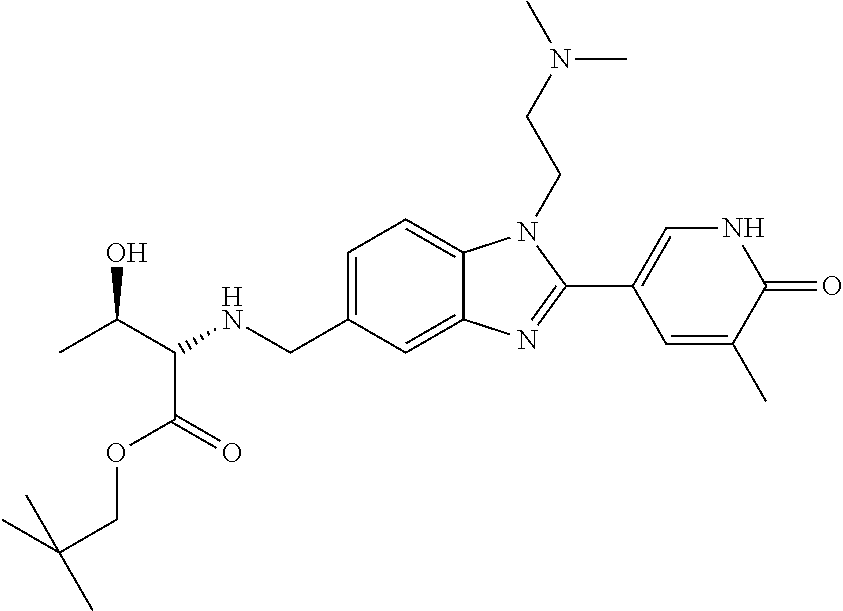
C1=C(CNC(C(C)O)C(=O)OCC(C)(C)C)C=C2C(=C1)N(CCN(C)C)C(C1=CNC(=O)C(C)=C1)=N2
